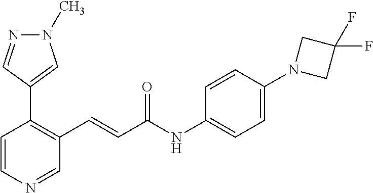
C1=CN=CC(C=CC(NC2=CC=C(N3CC(F)(F)C3)C=C2)=O)=C1C1=CN(C)N=C1
